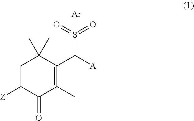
C1C([Z])C(=O)C(C)=C(C([A])S(=O)(=O)[Ar])C1(C)C
